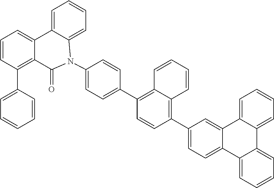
C1=CC(C2=CC=CC=C2)=C2C(=C1)C1=CC=CC=C1N(C1=CC=C(C3=C4C(=C(C5=CC=C6C(=C5)C5=CC=CC=C5C5=CC=CC=C65)C=C3)C=CC=C4)C=C1)C2=O
